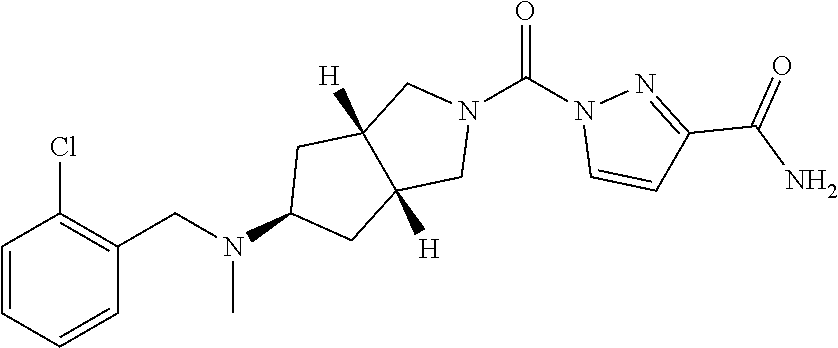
O=C(N1C=CC(C(N)=O)=N1)N1CC2([H])C([H])(C1)CC(N(CC1=C(Cl)C=CC=C1)C)C2
